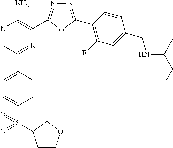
N1=C(C2=C(F)C=C(CNC(CF)C)C=C2)OC(C2=C(N)N=CC(C3=CC=C(S(=O)(=O)C4CCOC4)C=C3)=N2)=N1
